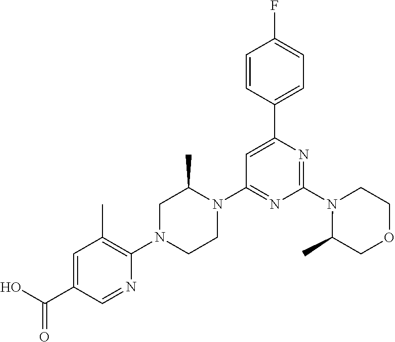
N1(C2=NC(C3=CC=C(F)C=C3)=CC(N3C(C)CN(C4=C(C)C=C(C(O)=O)C=N4)CC3)=N2)C(C)COCC1
